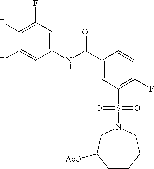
O=C(C1=CC(S(=O)(=O)N2CC([AcO])CCCC2)=C(F)C=C1)NC1=CC(F)=C(F)C(F)=C1
